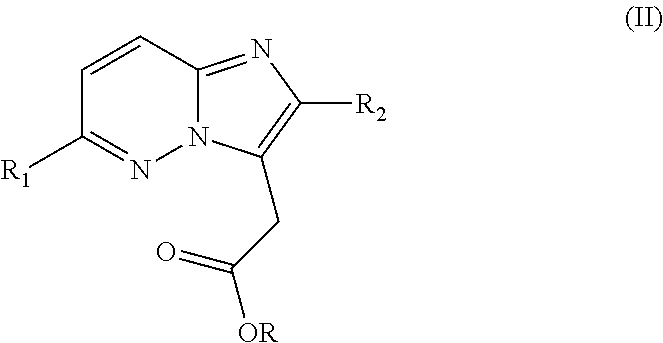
C1=CC2=NC([R2])=C(CC([OR])=O)N2N=C1[R1]
